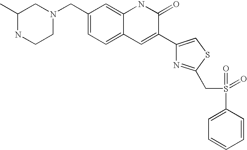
C1(C)NCCN(CC2=CC=C3C(=C2)NC(=O)C(C2=CSC(CS(=O)(=O)C4=CC=CC=C4)=N2)=C3)C1
